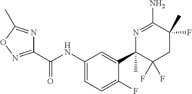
C(NC1=CC=C(F)C(C2(C)C(F)(F)CC(F)(C)C(N)=N2)=C1)(=O)C1=NOC(C)=N1
